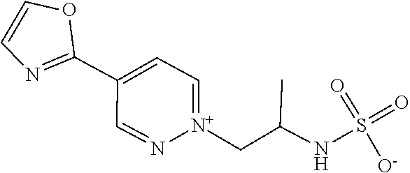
O1C=CN=C1C1=CC=[N+](CC(NS(=O)(=O)[O-])C)N=C1
